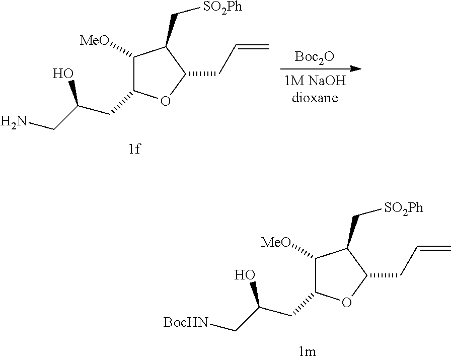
[Boc2O].C1([MeO])C(CC(CN)O)OC(CC=C)C1C[SO2Ph].C1([MeO])C(CC(C[BocHN])O)OC(CC=C)C1C[SO2Ph]
